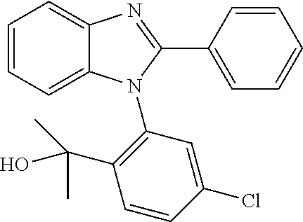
C1=CC=C2C(=C1)N=C(C1=CC=CC=C1)N2C1=C(C(C)(O)C)C=CC(Cl)=C1
